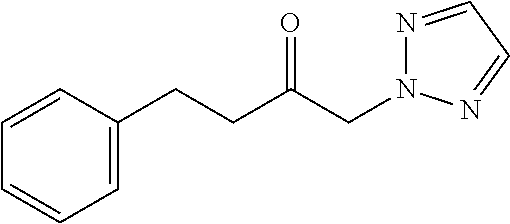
C1=C(CCC(CN2N=CC=N2)=O)C=CC=C1
